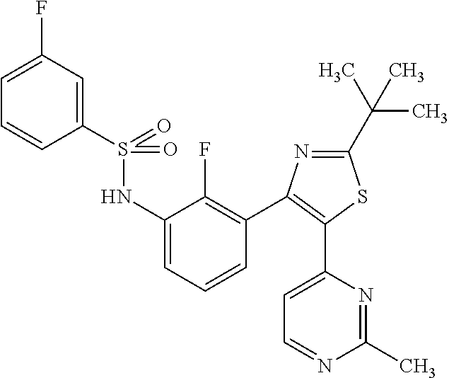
C1=C(NS(C2=CC(F)=CC=C2)(=O)=O)C(F)=C(C2=C(C3=CC=NC(C)=N3)SC(C(C)(C)C)=N2)C=C1
